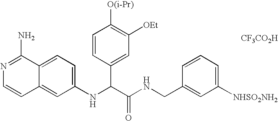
C1(NC(C(NCC2=CC([NHSO2NH2])=CC=C2)=O)C2=CC([OEt])=C([O(i-Pr)])C=C2)=CC=C2C(=C1)C=CN=C2N.[CF3CO2H]
